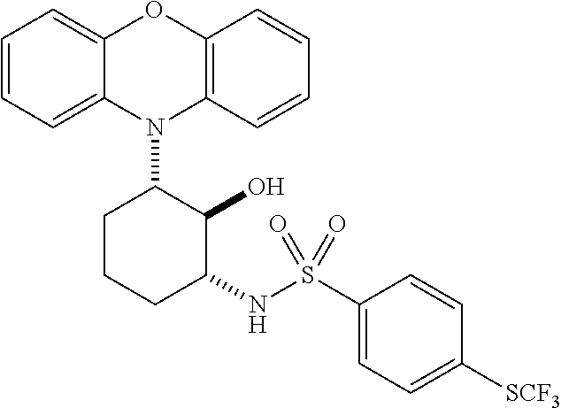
N1(C2CCCC(NS(C3=CC=C([SCF3])C=C3)(=O)=O)C2O)C2=C(C=CC=C2)OC2=CC=CC=C12
